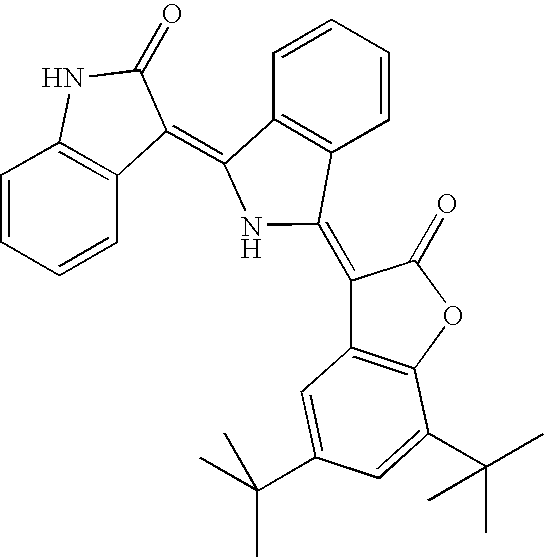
C1=CC=CC2=C1NC(=O)C2=C1C2=C(C=CC=C2)C(=C2C3=C(OC2=O)C(C(C)(C)C)=CC(C(C)(C)C)=C3)N1
